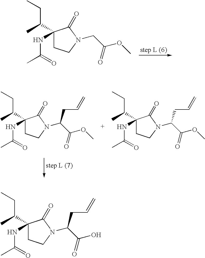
C1(C(CC)C)(NC(C)=O)CCN(CC(OC)=O)C1=O.C1(C(CC)C)(NC(C)=O)CCN(C(C(O)=O)CC=C)C1=O.C1(C(CC)C)(NC(C)=O)CCN(C(C(OC)=O)CC=C)C1=O.C1(C(CC)C)(NC(C)=O)CCN(C(C(OC)=O)CC=C)C1=O
